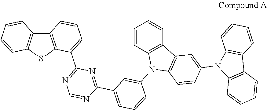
C12=C(SC3=C1C=CC=C3)C(C1=NC=NC(C3=CC=CC(N4C5=C(C6=C4C=CC=C6)C=C(N4C6=C(C7=C4C=CC=C7)C=CC=C6)C=C5)=C3)=N1)=CC=C2
